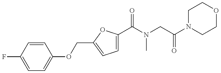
C1=C(F)C=CC(OCC2=CC=C(C(N(CC(N3CCOCC3)=O)C)=O)O2)=C1
